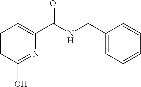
C1=CC(O)=NC(C(NCC2=CC=CC=C2)=O)=C1
